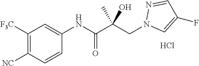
N1=CC(F)=CN1CC(C(=O)NC1=CC([F3C])=C([NC])C=C1)(C)O.Cl
